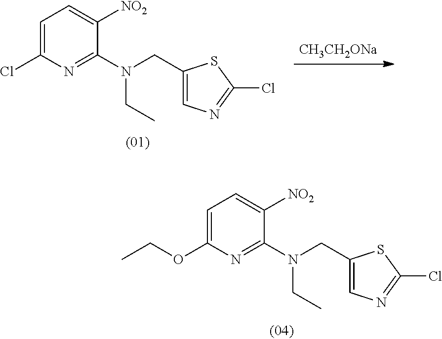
C1=C(OCC)N=C(N(CC2=CN=C(Cl)S2)CC)C([NO2])=C1.C1=C(Cl)N=C(N(CC2=CN=C(Cl)S2)CC)C([NO2])=C1.[CH3CH2ONa]
